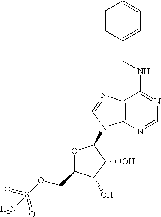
C1=CC(CNC2=NC=NC3=C2N=CN3C2OC(COS(=O)(=O)N)C(O)C2O)=CC=C1
